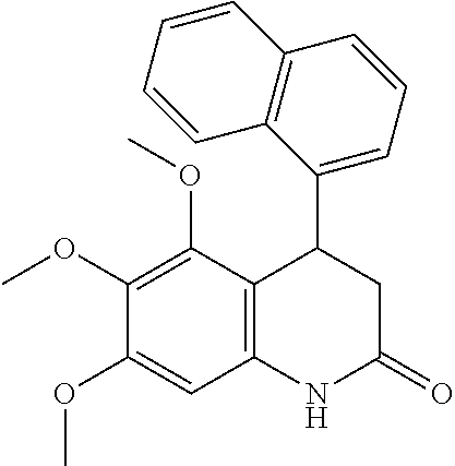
C12=C(C(OC)=C(OC)C(OC)=C1)C(C1=CC=CC3=C1C=CC=C3)CC(=O)N2
